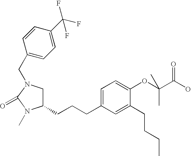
C1C(CCCC2=CC=C(OC(C(O)=O)(C)C)C(CCCC)=C2)N(C)C(=O)N1CC1=CC=C(C(F)(F)F)C=C1
